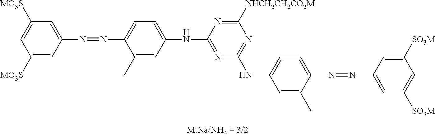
C1([MO3S])=CC([MO3S])=CC(N=NC2=CC=C(NC3=NC(NC4=CC=C(N=NC5=CC([SO3M])=CC([SO3M])=C5)C(C)=C4)=NC([NHCH2CH2CO2M])=N3)C=C2C)=C1
